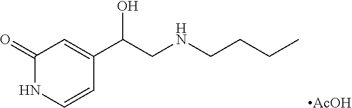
N1C=CC(C(CNCCCC)O)=CC1=O.[AcOH]
